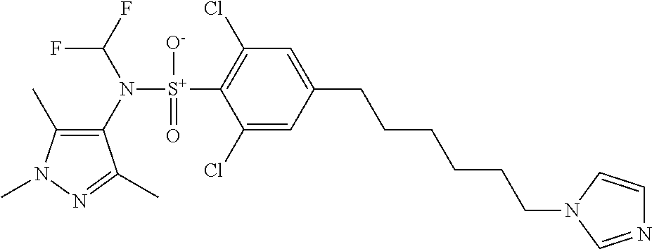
C1(C)=C(N([S+](C2=C(Cl)C=C(CCCCCCN3C=CN=C3)C=C2Cl)([O-])=O)C(F)F)C(C)=NN1C
